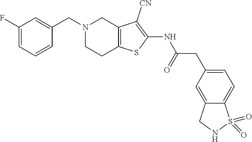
C1(NC(CC2=CC=C3C(=C2)CNS3(=O)=O)=O)=C([CN])C2=C(CCN(CC3=CC(F)=CC=C3)C2)S1
